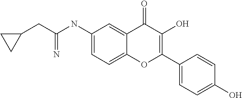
C(NC1=CC=C2C(=C1)C(=O)C(O)=C(C1=CC=C(O)C=C1)O2)(CC1CC1)=N
